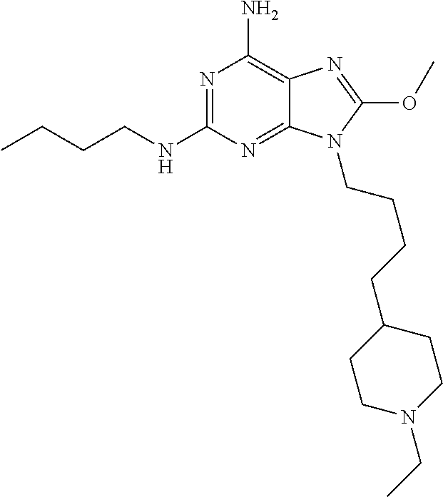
N1=C(NCCCC)N=C2C(=C1N)N=C(OC)N2CCCCC1CCN(CC)CC1
